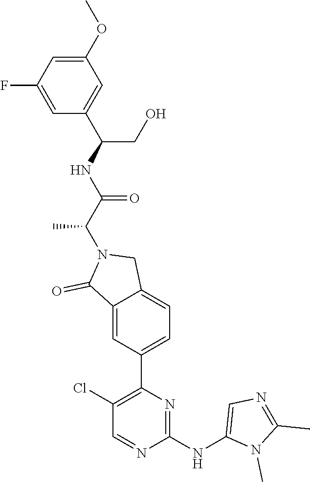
C1(NC2=CN=C(C)N2C)=NC(C2=CC=C3C(=C2)C(=O)N(C(C(NC(C2=CC(OC)=CC(F)=C2)CO)=O)C)C3)=C(Cl)C=N1
